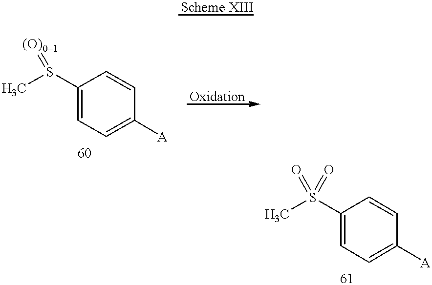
C1(S(C)=[(O)01])=CC=C([A])C=C1.C1(S(C)(=O)=O)=CC=C([A])C=C1
